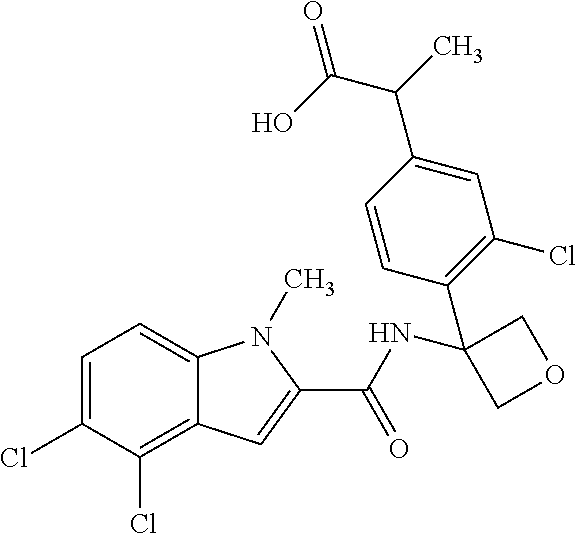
C1=C(Cl)C(Cl)=C2C(=C1)N(C)C(C(NC1(C3=C(Cl)C=C(C(C(O)=O)C)C=C3)COC1)=O)=C2
